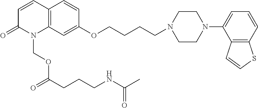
C12=C(C=C(OCCCCN3CCN(C4=CC=CC5=C4C=CS5)CC3)C=C1)N(COC(CCCNC(C)=O)=O)C(=O)C=C2
